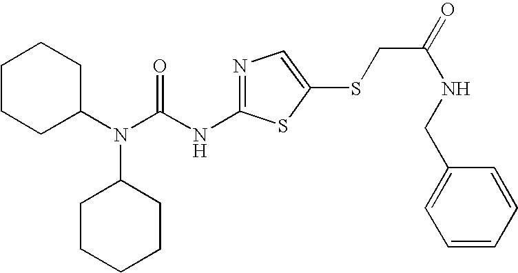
C1CCC(N(C(NC2=NC=C(SCC(NCC3=CC=CC=C3)=O)S2)=O)C2CCCCC2)CC1
